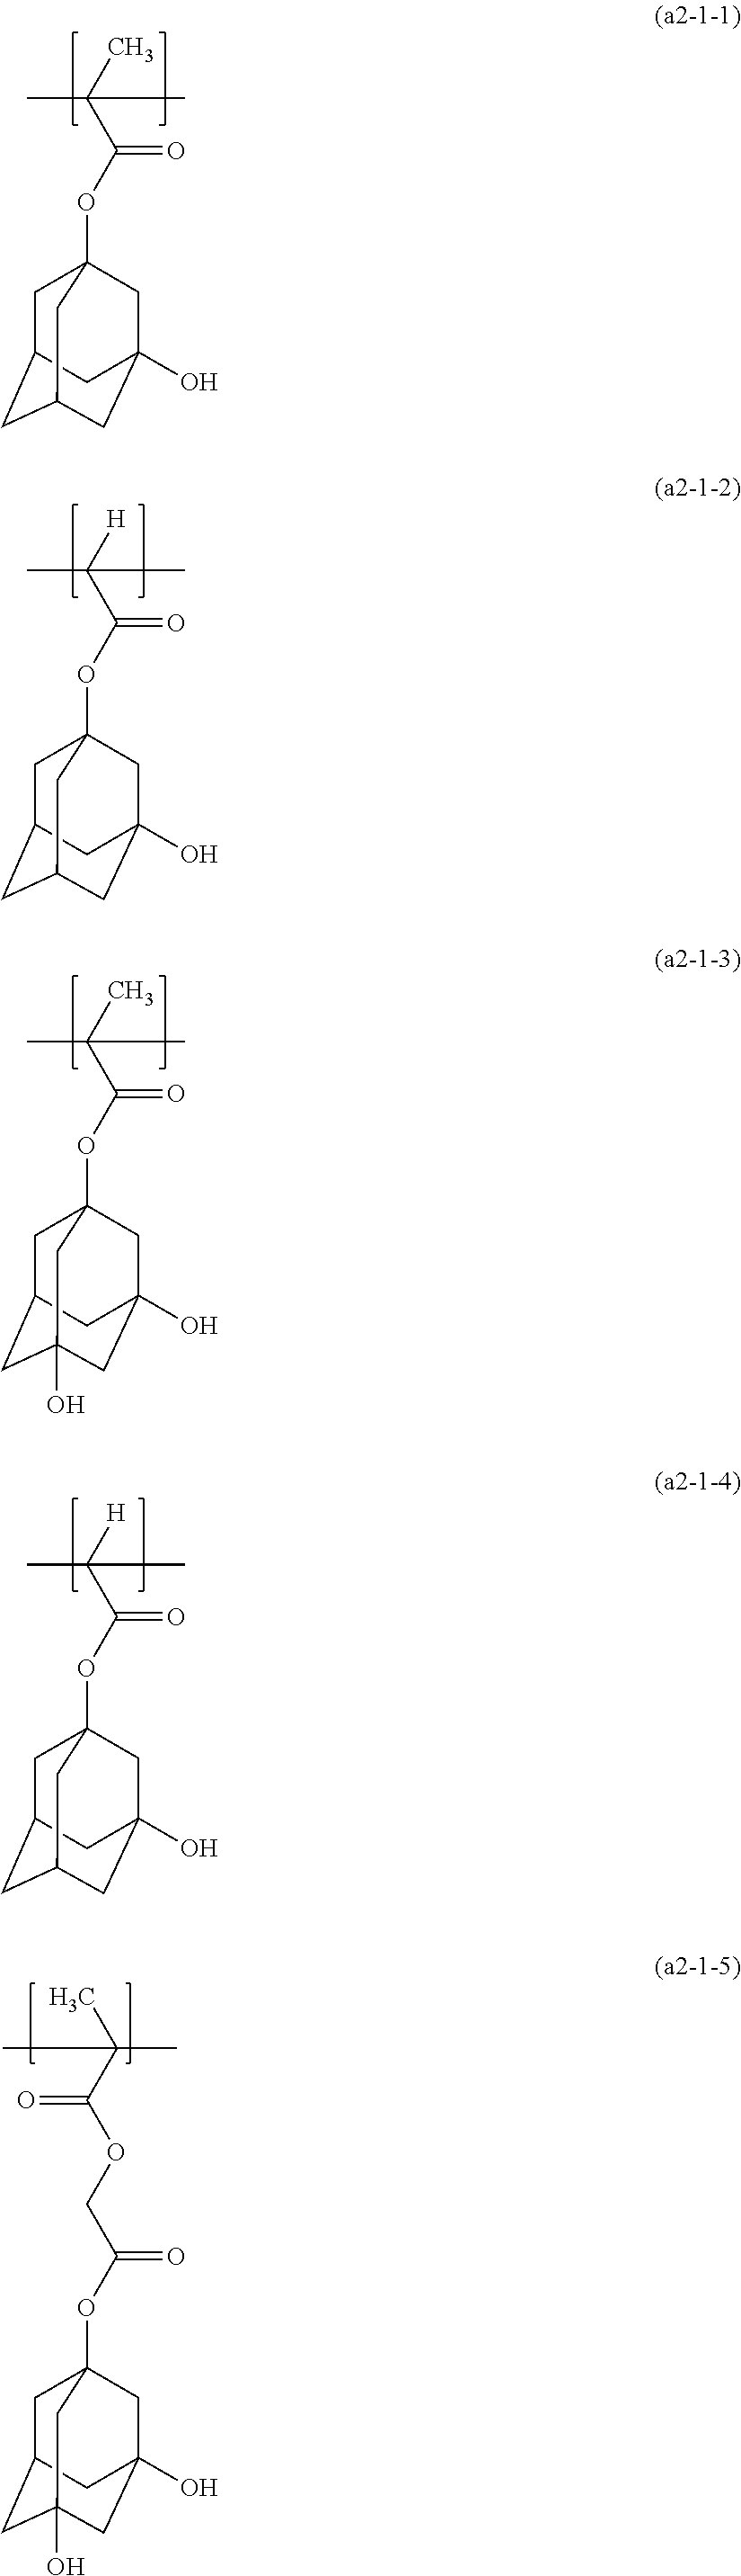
O(C(C(C)(C)C)=O)C12CC3CC(CC(O)(C1)C3)C2.O(C(C([H])(C)C)=O)C12CC3CC(CC(O)(C1)C3)C2.O(C(C(C)(C)C)=O)C12CC3CC(O)(CC(O)(C1)C3)C2.O(C(C([H])(C)C)=O)C12CC3CC(CC(O)(C1)C3)C2.C(COC(C(C)(C)C)=O)(=O)OC12CC3CC(O)(CC(O)(C1)C3)C2
